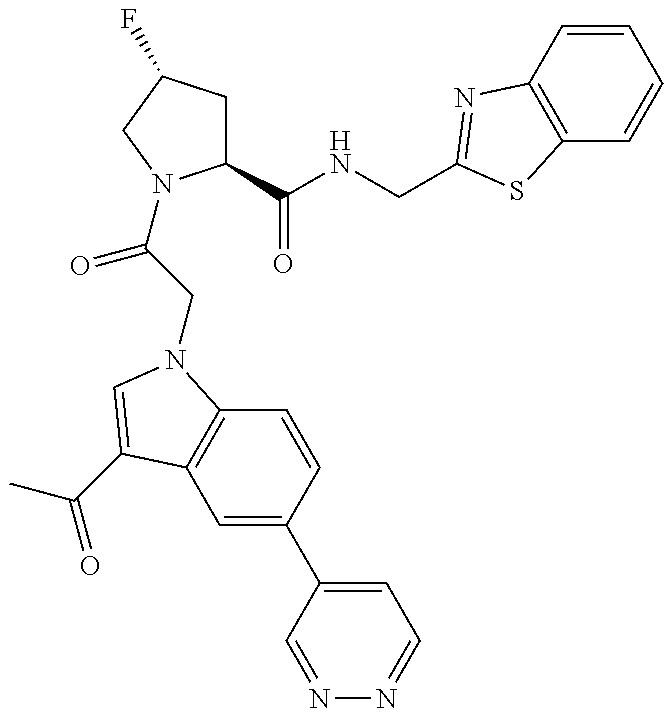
C1(C(=O)NCC2=NC3=C(C=CC=C3)S2)CC(F)CN1C(=O)CN1C2=C(C=C(C3=CC=NN=C3)C=C2)C(C(=O)C)=C1
